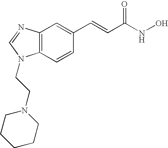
C1=NC2=C(C=CC(C=CC(NO)=O)=C2)N1CCN1CCCCC1
